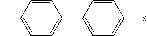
C1(C2=CC=C(S)C=C2)=CC=C(C)C=C1
